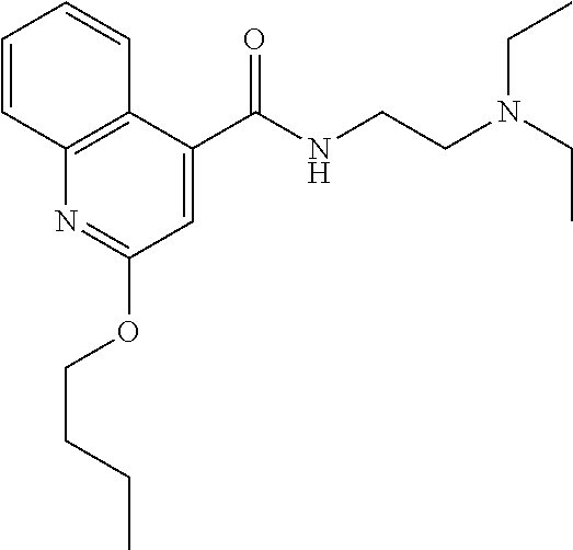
C1=CC2=C(C=C1)C(C(=O)NCCN(CC)CC)=CC(OCCCC)=N2
